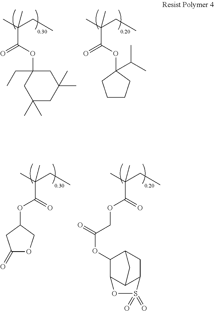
O=C(OC1CC(=O)OC1)C(C)(CC)C.O=C(OCC(OC1C2C3C(CC1C3)S(=O)(=O)O2)=O)C(C)(CC)C.O(C(=O)C(C)(CC)C)C1(CC)CC(C)(C)CC(C)(C)C1.O(C(=O)C(C)(CC)C)C1(C(C)C)CCCC1
